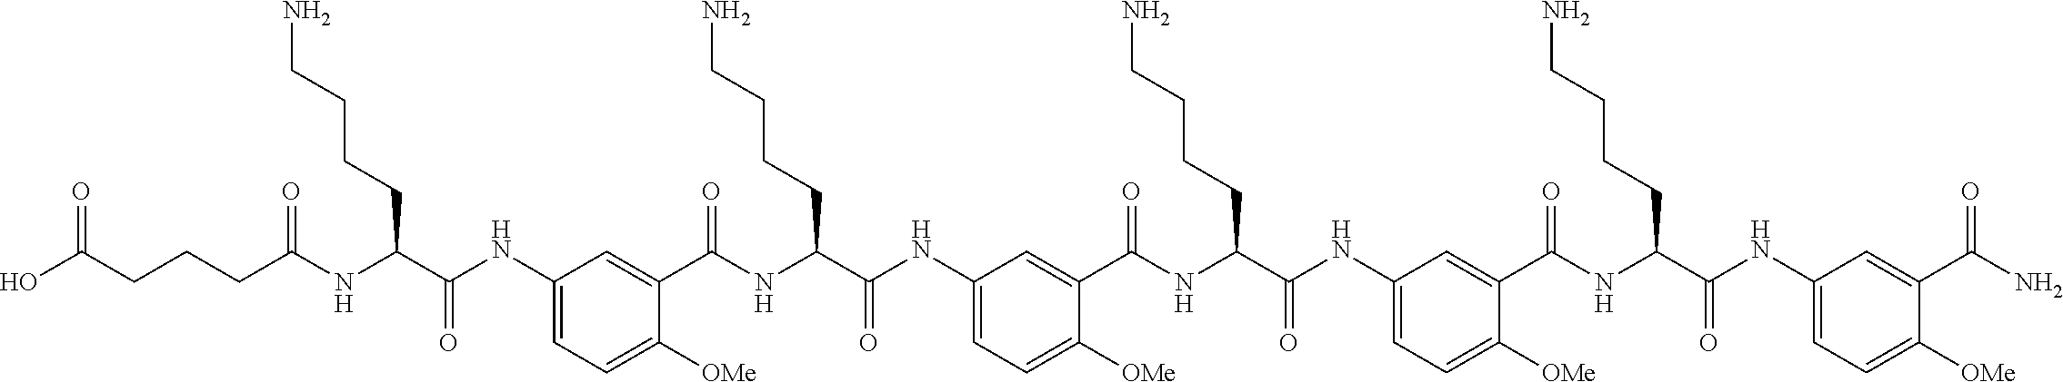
C1(NC(C(NC(CCCC(O)=O)=O)CCCCN)=O)=CC=C([OMe])C(C(NC(C(NC2=CC=C([OMe])C(C(NC(C(NC3=CC=C([OMe])C(C(NC(C(NC4=CC=C([OMe])C(C(N)=O)=C4)=O)CCCCN)=O)=C3)=O)CCCCN)=O)=C2)=O)CCCCN)=O)=C1
